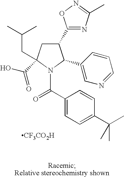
C1(C2=NC(C)=NO2)CC(CC(C)C)(C(O)=O)N(C(C2=CC=C(C(C)(C)C)C=C2)=O)C1C1=CN=CC=C1.[CF3CO2H]
